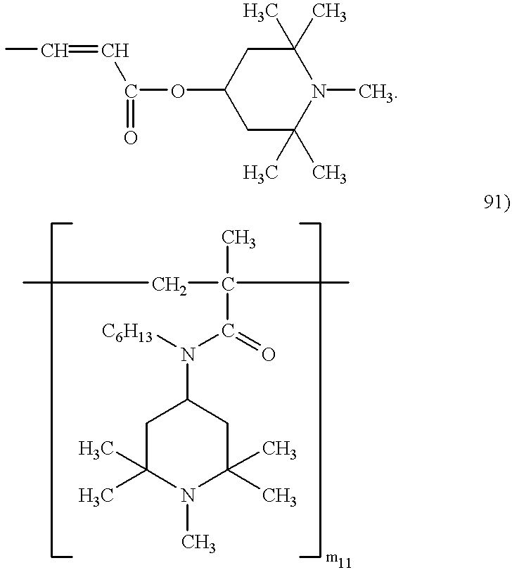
C1(OC(=O)C=CC)CC(C)(C)N(C)C(C)(C)C1.C1C(C)(C)N(C)C(C)(C)CC1N(C(C(CC)(C)C)=O)[C6H13]
